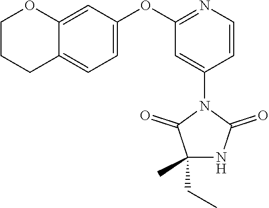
C12=CC=C(OC3=NC=CC(N4C(=O)C(CC)(C)NC4=O)=C3)C=C1OCCC2
